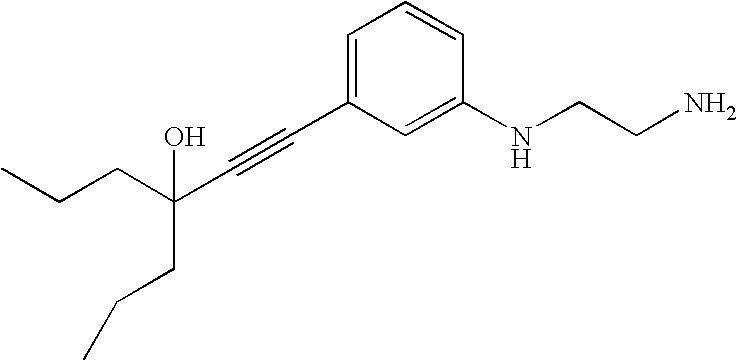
C(C)CC(C#CC1=CC=CC(NCCN)=C1)(O)CCC
